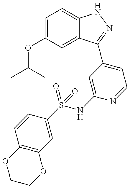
C1(OC(C)C)=CC=C2C(=C1)C(C1=CC=NC(NS(C3=CC4=C(C=C3)OCCO4)(=O)=O)=C1)=NN2
